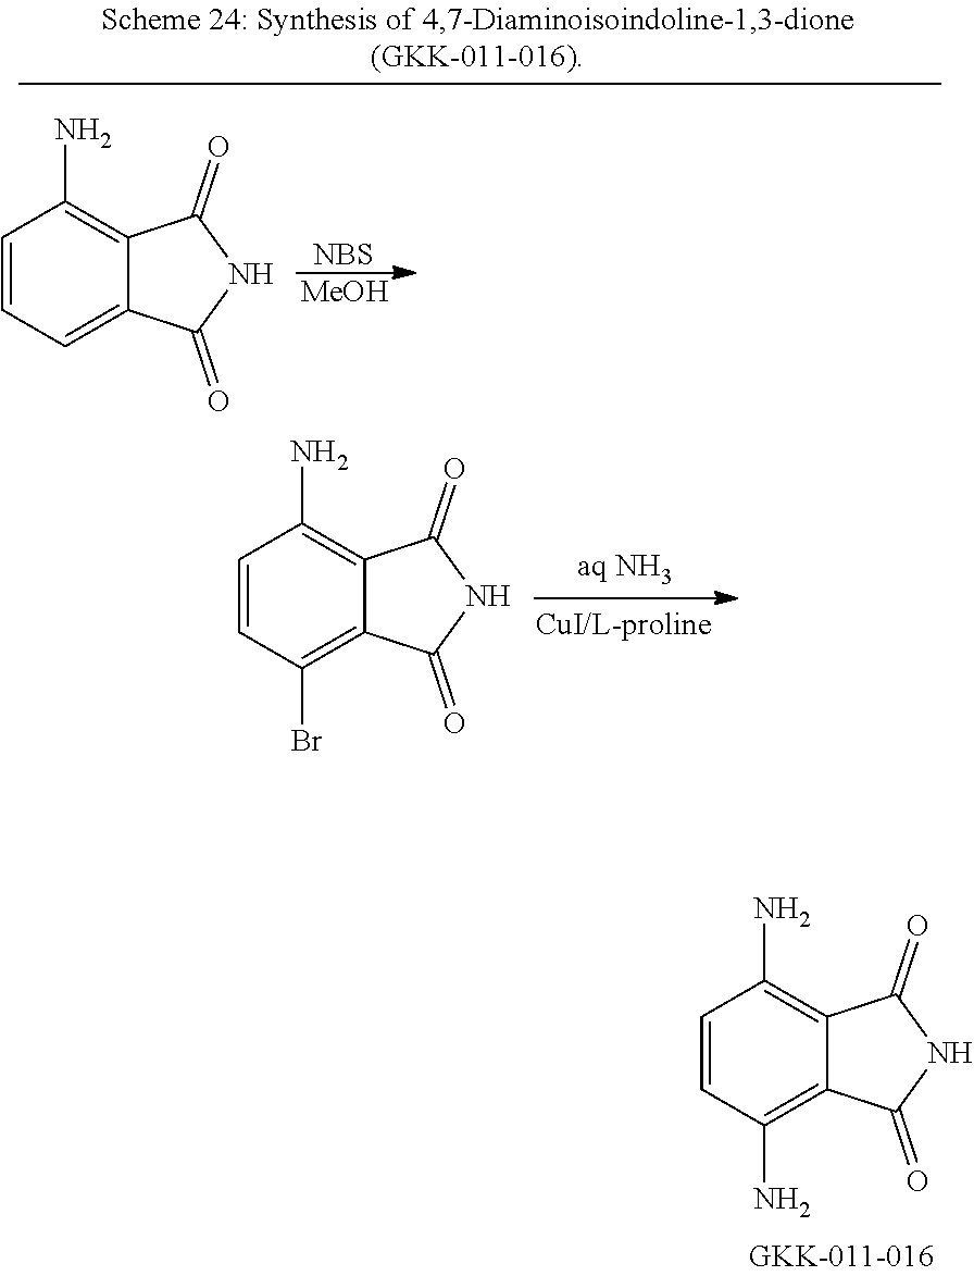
C1=CC(N)=C2C(=C1N)C(=O)NC2=O.C1=CC(Br)=C2C(=C1N)C(=O)NC2=O.C1=CC=C2C(=C1N)C(=O)NC2=O.[NBS].[MeOH]
